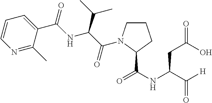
C1=CN=C(C)C(C(=O)NC(C(C)C)C(=O)N2CCCC2C(NC(C([H])=O)CC(=O)O)=O)=C1
